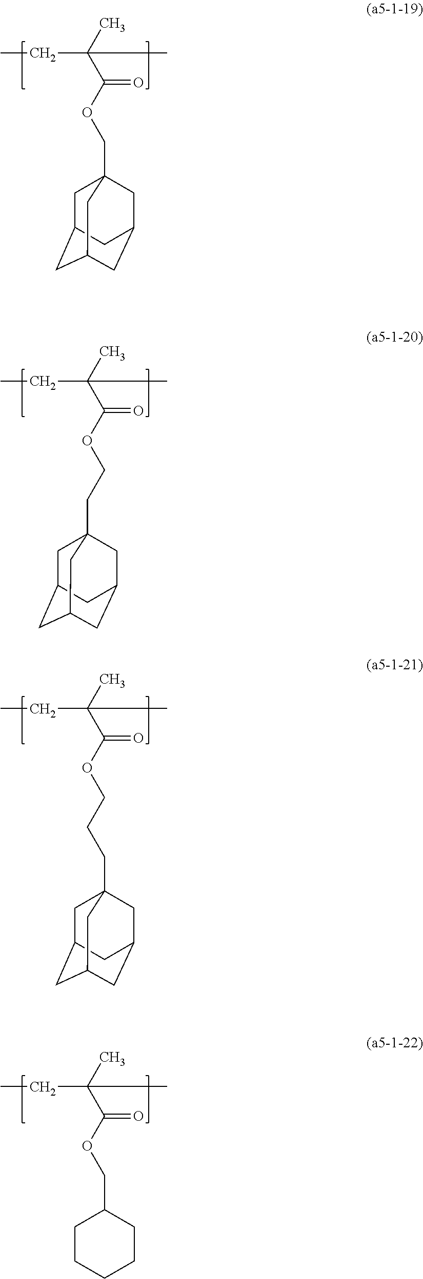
CCC(C(OCC12CC3CC(CC(C1)C3)C2)=O)(C)C.CCC(C(OCCC12CC3CC(CC(C1)C3)C2)=O)(C)C.CCC(C(OCCCC12CC3CC(CC(C1)C3)C2)=O)(C)C.CCC(C(OCC1CCCCC1)=O)(C)C
